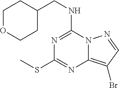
C1OCCC(CNC2=NC(SC)=NC3=C(Br)C=NN23)C1
